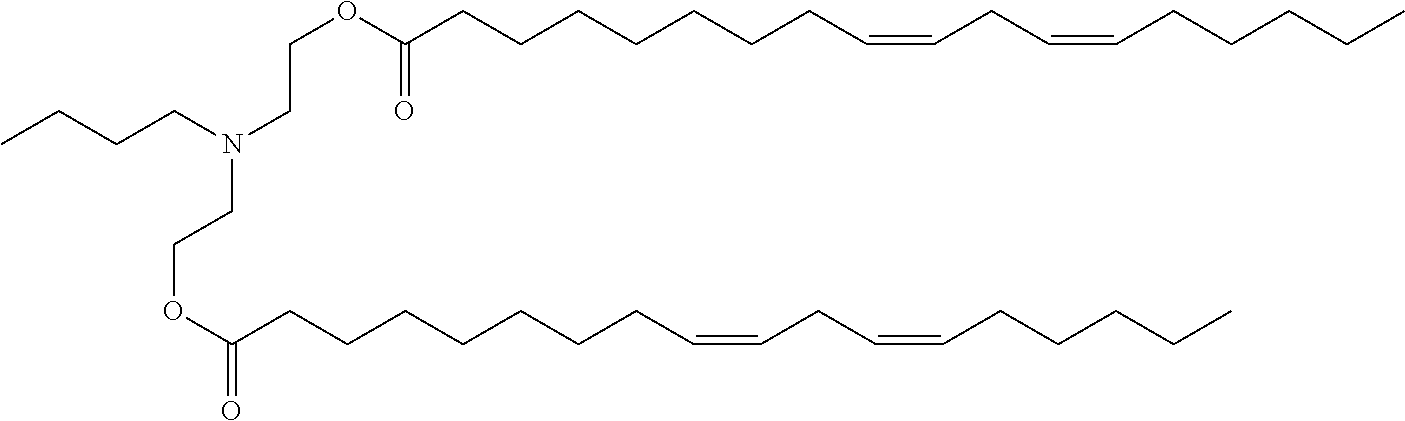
CCCCN(CCOC(CCCCCCCC=CCC=CCCCCC)=O)CCOC(=O)CCCCCCCC=CCC=CCCCCC
